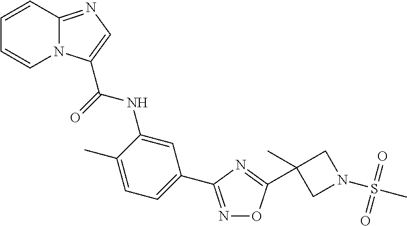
N1=C(C2=CC=C(C)C(NC(=O)C3=CN=C4N3C=CC=C4)=C2)N=C(C2(C)CN(S(C)(=O)=O)C2)O1
